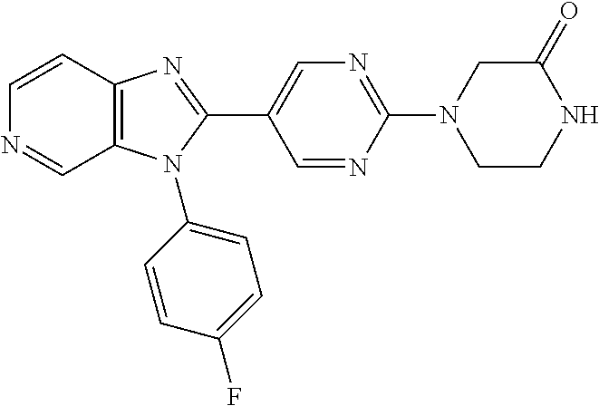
C12=C(C=CN=C1)N=C(C1=CN=C(N3CCNC(=O)C3)N=C1)N2C1=CC=C(F)C=C1
